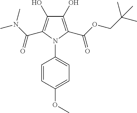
C1(O)=C(C(OCC(C)(C)C)=O)N(C2=CC=C(OC)C=C2)C(C(N(C)C)=O)=C1O
